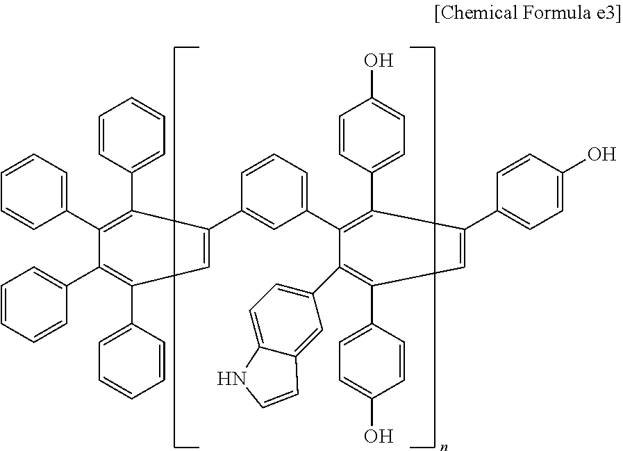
C1=C(C2=CC(C3=C(C4=CC=C(O)C=C4)C(C4=CC=C(O)C=C4)=CC(C4=CC=C(O)C=C4)=C3C3=CC=C4C(=C3)C=CN4)=CC=C2)C(C2=CC=CC=C2)=C(C2=CC=CC=C2)C(C2=CC=CC=C2)=C1C1=CC=CC=C1
